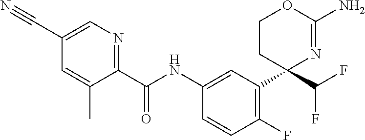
C1(C(NC2=CC(C3(C(F)F)N=C(N)OCC3)=C(F)C=C2)=O)=NC=C(C#N)C=C1C
